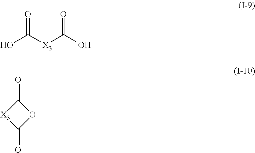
OC([X3]C(O)=O)=O.O1C(=O)[X3]C1=O
